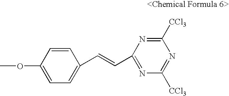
C1=CC(OC)=CC=C1C=CC1=NC([CCl3])=NC([CCl3])=N1
